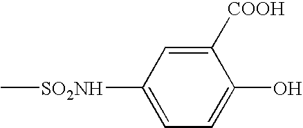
C1([SO2NH]C)=CC=C(O)C([COOH])=C1
